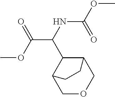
C12COCC(C1C(NC(OC)=O)C(OC)=O)CC2
